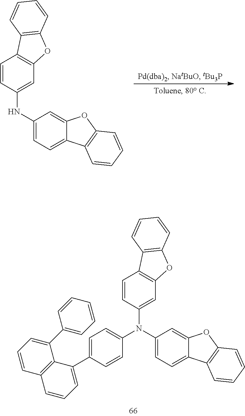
C12=C(C=C(NC3=CC=C4C(=C3)OC3=C4C=CC=C3)C=C1)OC1=C2C=CC=C1.N(C1=CC=C(C2=CC=CC3=C2C(C2=CC=CC=C2)=CC=C3)C=C1)(C1=CC2=C(C=C1)C1=C(O2)C=CC=C1)C1=CC=C2C(=C1)OC1=C2C=CC=C1
